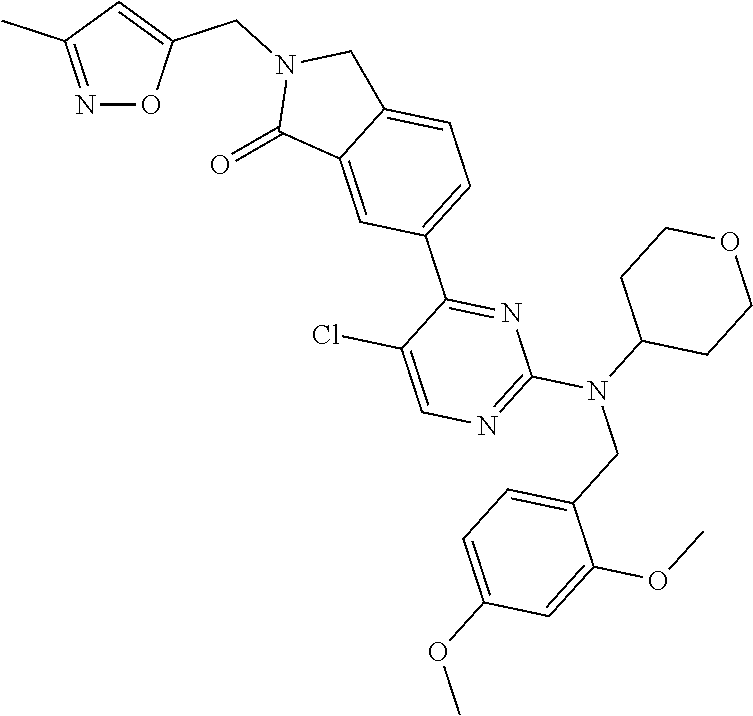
N1=C(C)C=C(CN2C(=O)C3=CC(C4=NC(N(CC5=CC=C(OC)C=C5OC)C5CCOCC5)=NC=C4Cl)=CC=C3C2)O1
